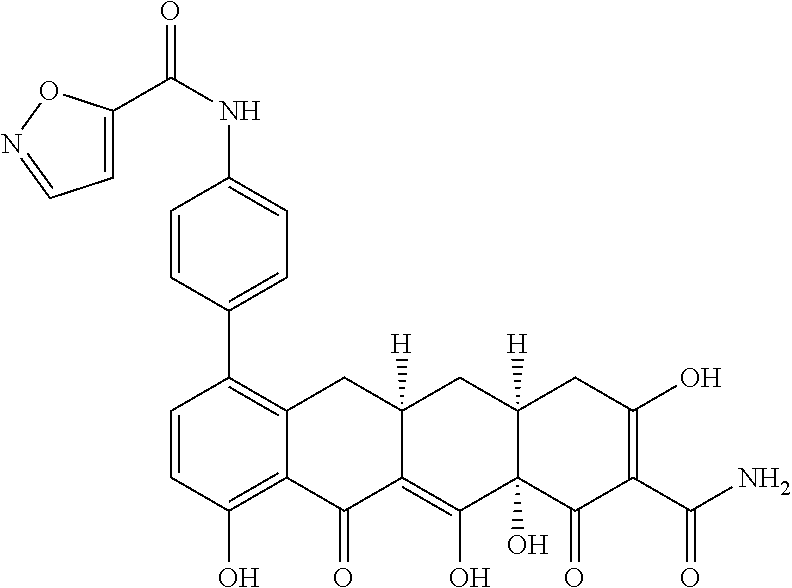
C1=CC(O)=C2C(=C1C1=CC=C(NC(=O)C3=CC=NO3)C=C1)CC1([H])C(=C(O)C3(O)C([H])(C1)CC(O)=C(C(N)=O)C3=O)C2=O
